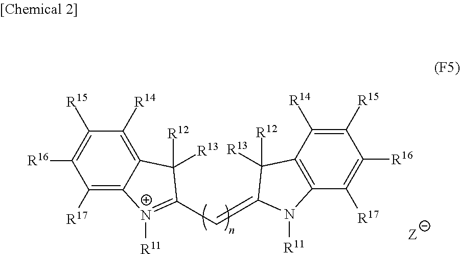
C1([R17])=C2C(=C([R14])C([R15])=C1[R16])C([R12])([R13])C(C=C1N([R11])C3=C(C([R14])=C([R15])C([R16])=C3[R17])C1([R12])[R13])=[N+]2[R11]
